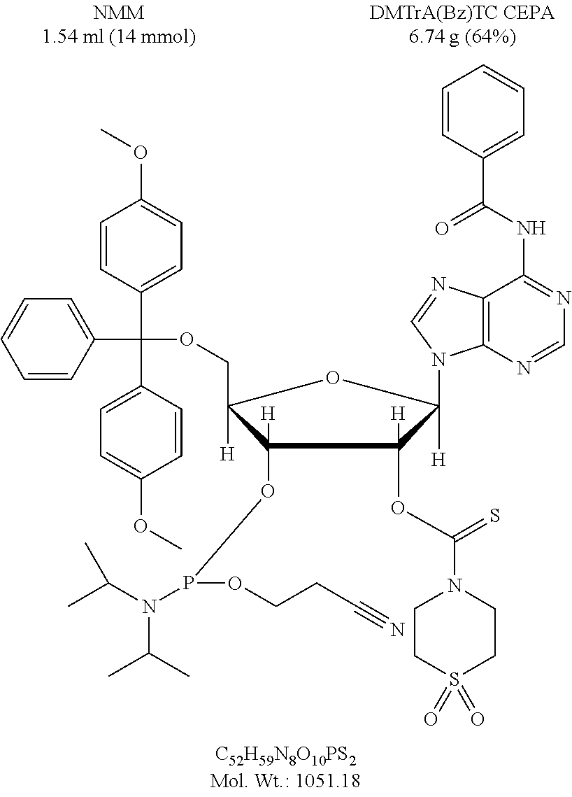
C12=C(N=CN=C1NC(C1=CC=CC=C1)=O)N(C1([H])C(OC(N3CCS(=O)(=O)CC3)=S)([H])C(OP(N(C(C)C)C(C)C)OCCC#N)([H])C([H])(COC(C3=CC=CC=C3)(C3=CC=C(OC)C=C3)C3=CC=C(OC)C=C3)O1)C=N2
